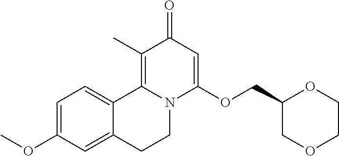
C1=C(OC)C=C2C(=C1)C1=C(C)C(=O)C=C(OCC3COCCO3)N1CC2
